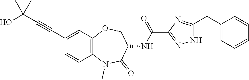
C1(C#CC(C)(C)O)=CC2=C(C=C1)N(C)C(=O)C(NC(=O)C1=NNC(CC3=CC=CC=C3)=N1)CO2
